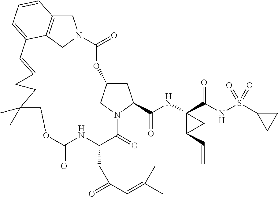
O1C2CC(C(NC3(C(NS(C4CC4)(=O)=O)=O)C(C=C)C3)=O)N(C2)C(=O)C(CC(=O)C=C(C)C)NC(=O)OCC(C)(C)CCC=CC2=CC=CC3=C2CN(C1=O)C3
